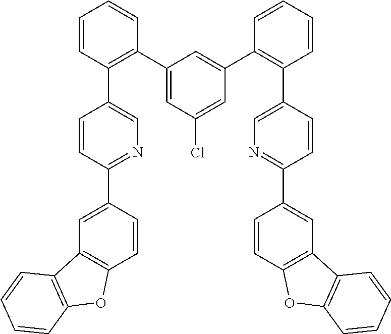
C1(C2=C(C3=CN=C(C4=CC5=C(C=C4)OC4=C5C=CC=C4)C=C3)C=CC=C2)=CC(Cl)=CC(C2=C(C3=CN=C(C4=CC5=C(C=C4)OC4=C5C=CC=C4)C=C3)C=CC=C2)=C1
